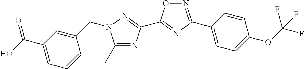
C1(C)=NC(C2=NC(C3=CC=C(OC(F)(F)F)C=C3)=NO2)=NN1CC1=CC(C(O)=O)=CC=C1
